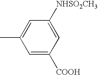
C1=C([COOH])C=C([NHSO2CH3])C=C1C
